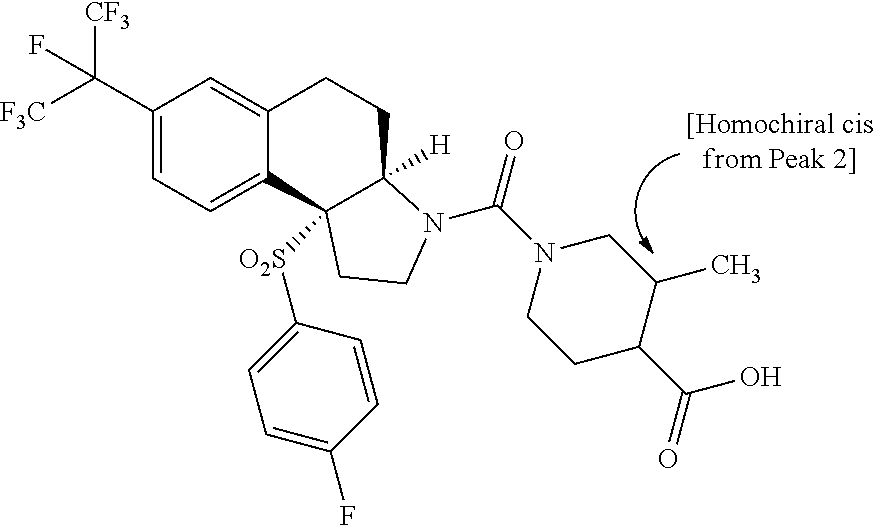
C1(C([F3C])([CF3])F)=CC=C2C(=C1)CCC1([H])C2([O2S]C2=CC=C(F)C=C2)CCN1C(N1CCC(C(=O)O)C(C)C1)=O
